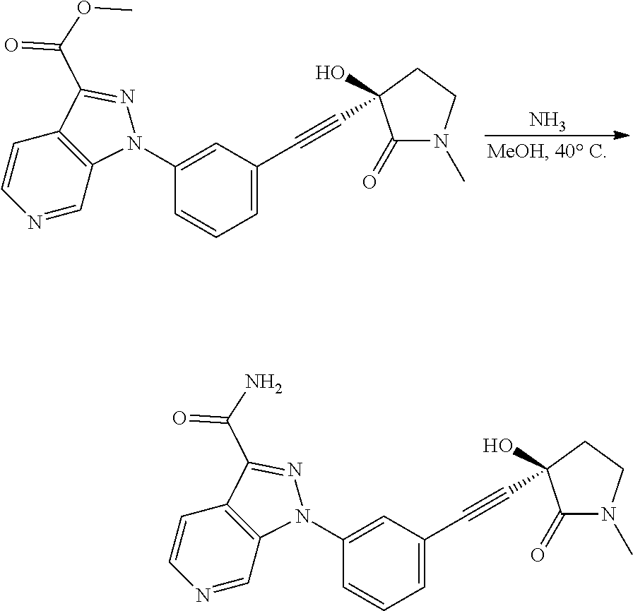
N.C1(N2C3=C(C=CN=C3)C(C(=O)OC)=N2)=CC(C#CC2(O)C(=O)N(C)CC2)=CC=C1.C1(N2C3=C(C=CN=C3)C(C(=O)N)=N2)=CC(C#CC2(O)C(=O)N(C)CC2)=CC=C1
